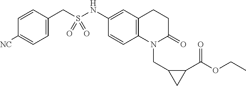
C1=CC(CS(NC2=CC3=C(C=C2)N(CC2CC2C(OCC)=O)C(=O)CC3)(=O)=O)=CC=C1[NC]
